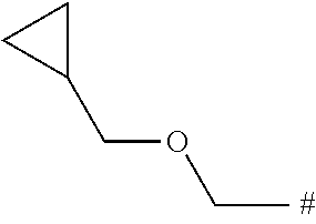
C(OCC)C1CC1
